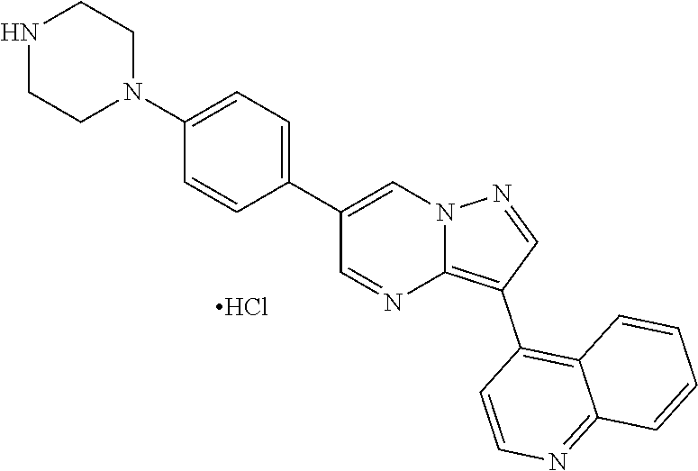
N1CCN(C2=CC=C(C3=CN4C(=C(C5=C6C(=NC=C5)C=CC=C6)C=N4)N=C3)C=C2)CC1.Cl
